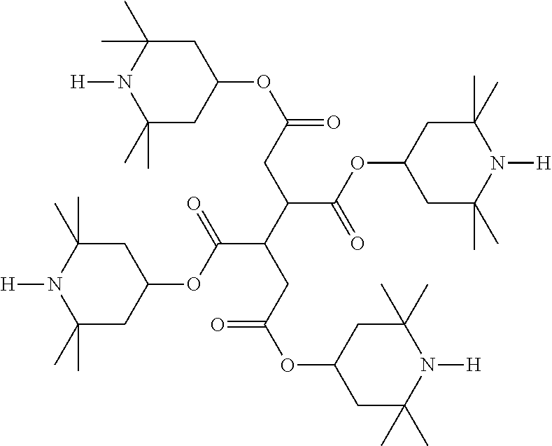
C1(C)(C)CC(OC(=O)CC(C(CC(OC2CC(C)(C)N([H])C(C)(C)C2)=O)C(=O)OC2CC(C)(C)N([H])C(C)(C)C2)C(OC2CC(C)(C)N([H])C(C)(C)C2)=O)CC(C)(C)N1[H]
